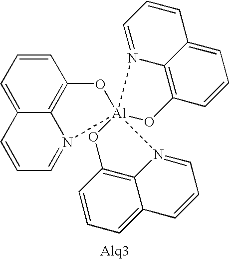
C1=CC2=CC=CC3=C2N(=C1)[Al]12(O3)(N3=CC=CC4=CC=CC(=C34)O1)N1=CC=CC3=CC=CC(=C31)O2
